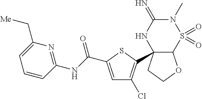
C12C(C3=C(Cl)C=C(C(NC4=NC(C[Me])=CC=C4)=O)S3)(CCO1)NC(=N)N(C)S2(=O)=O
